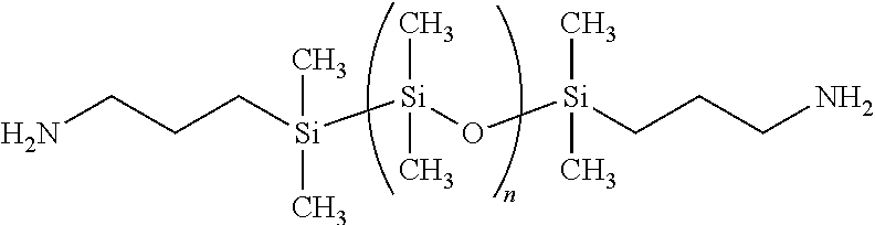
NCCC[Si]([Si](O[Si](CCCN)(C)C)(C)C)(C)C
